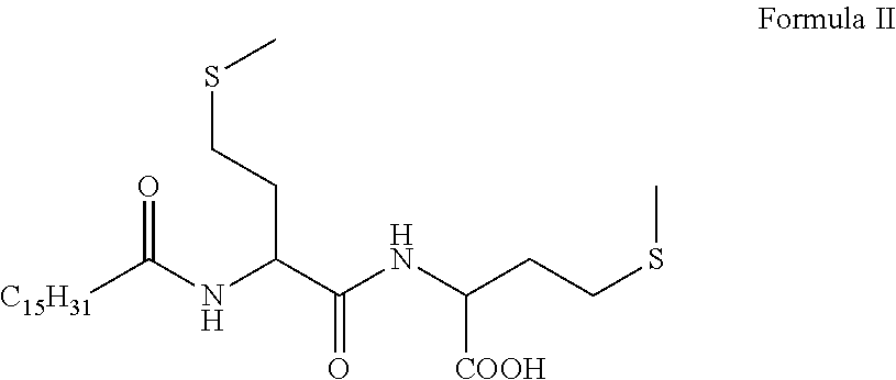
[C15H31]C(NC(C(NC(CCSC)[COOH])=O)CCSC)=O
